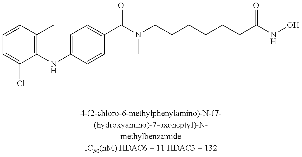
C1=CC(C)=C(NC2=CC=C(C(N(CCCCCCC(NO)=O)C)=O)C=C2)C(Cl)=C1
